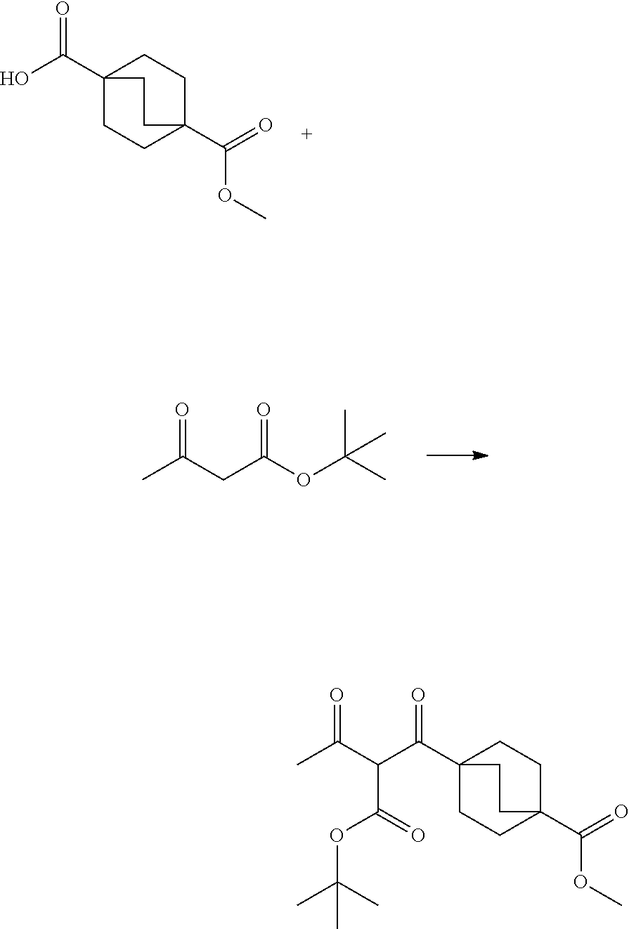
C12(C(O)=O)CCC(C(=O)OC)(CC1)CC2.CC(CC(OC(C)(C)C)=O)=O.C12(C(C(C(C)=O)C(=O)OC(C)(C)C)=O)CCC(C(=O)OC)(CC1)CC2
